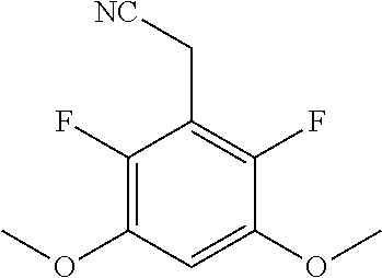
C1(F)=C(OC)C=C(OC)C(F)=C1C[NC]
